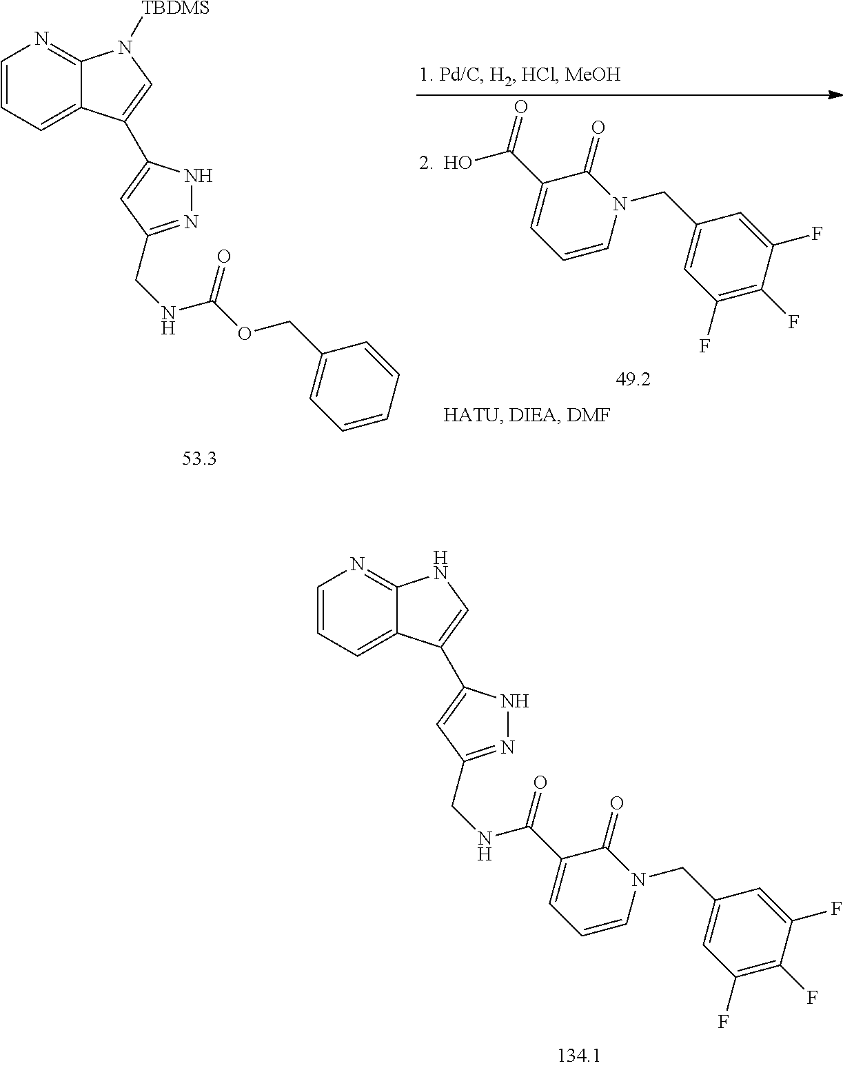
C1=CC=C2C(=N1)N([TBDMS])C=C2C1=CC(CNC(OCC2=CC=CC=C2)=O)=NN1.C1=CN(CC2=CC(F)=C(F)C(F)=C2)C(=O)C(C(O)=O)=C1.C1=CC=C2C(=N1)NC=C2C1=CC(CNC(=O)C2=CC=CN(CC3=CC(F)=C(F)C(F)=C3)C2=O)=NN1
